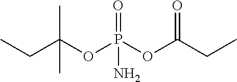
CCC(OP(OC(CC)=O)(=O)N)(C)C
